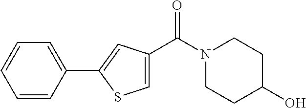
N1(C(=O)C2=CSC(C3=CC=CC=C3)=C2)CCC(O)CC1
